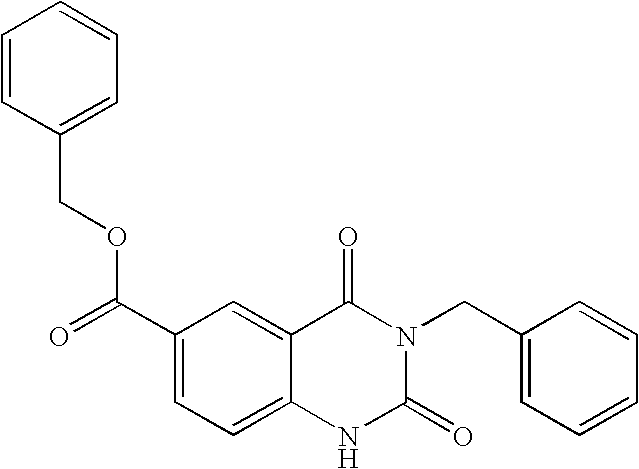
C1=CC(COC(C2=CC=C3C(=C2)C(=O)N(CC2=CC=CC=C2)C(=O)N3)=O)=CC=C1
